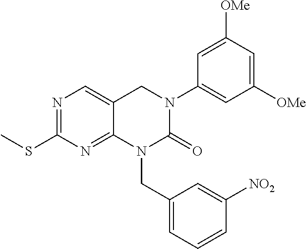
C1(SC)=NC=C2C(=N1)N(CC1=CC=CC([NO2])=C1)C(=O)N(C1=CC([OMe])=CC([OMe])=C1)C2
